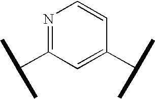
N1=C(C(C)C)C=C(C(C)C)C=C1
